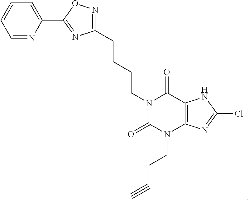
C1=CC=NC(C2=NC(CCCCN3C(=O)N(CCC#C)C4=C(C3=O)NC(Cl)=N4)=NO2)=C1
